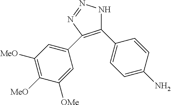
C1(C2=CC=C(N)C=C2)=C(C2=CC([MeO])=C([MeO])C([OMe])=C2)N=NN1
